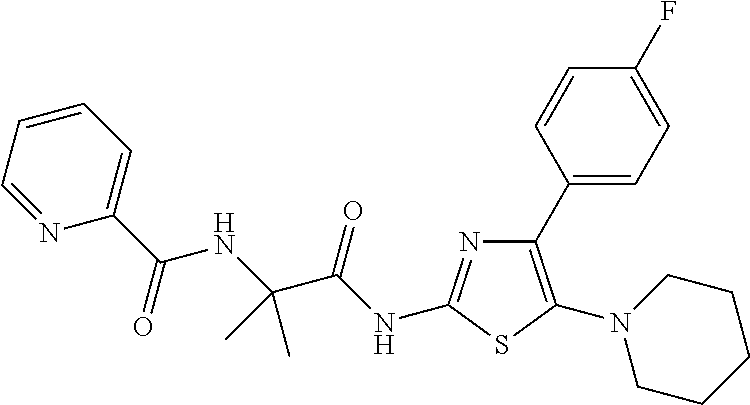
N1(C2=C(C3=CC=C(F)C=C3)N=C(NC(C(NC(C3=CC=CC=N3)=O)(C)C)=O)S2)CCCCC1
